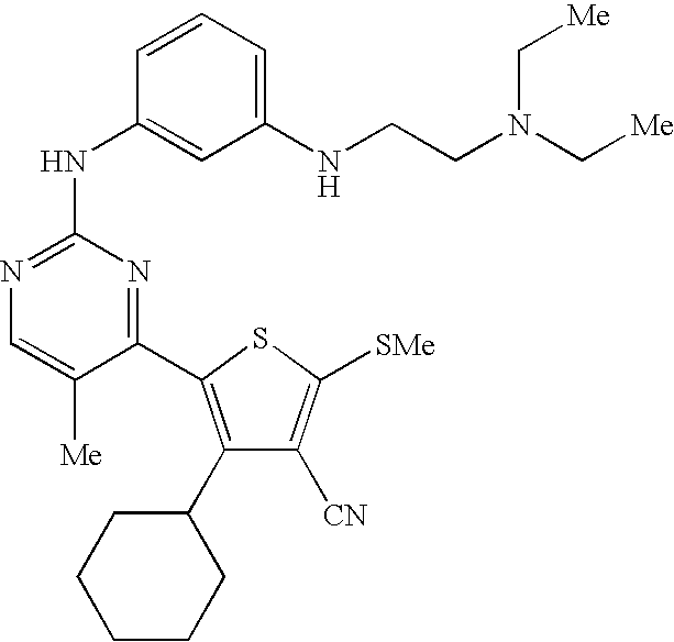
C1=CC(NC2=NC=C([Me])C(C3=C(C4CCCCC4)C([CN])=C([SMe])S3)=N2)=CC(NCCN(C[Me])C[Me])=C1
